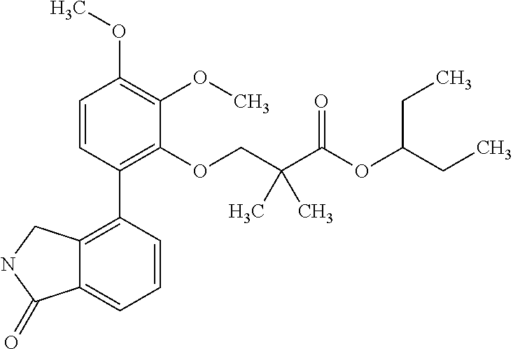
C1=CC(C2=C3C(=CC=C2)C(=O)NC3)=C(OCC(C(OC(CC)CC)=O)(C)C)C(OC)=C1OC
